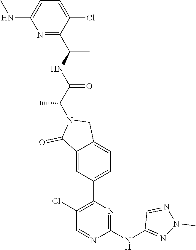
C1(NC2=NN(C)N=C2)=NC(C2=CC=C3C(=C2)C(=O)N(C(C(=O)NC(C)C2=NC(NC)=CC=C2Cl)C)C3)=C(Cl)C=N1
